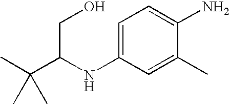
CC(C(NC1=CC=C(N)C(C)=C1)CO)(C)C
